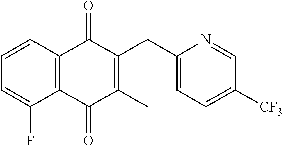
C1([CF3])=CC=C(CC2=C(C)C(=O)C3=C(C=CC=C3F)C2=O)N=C1
